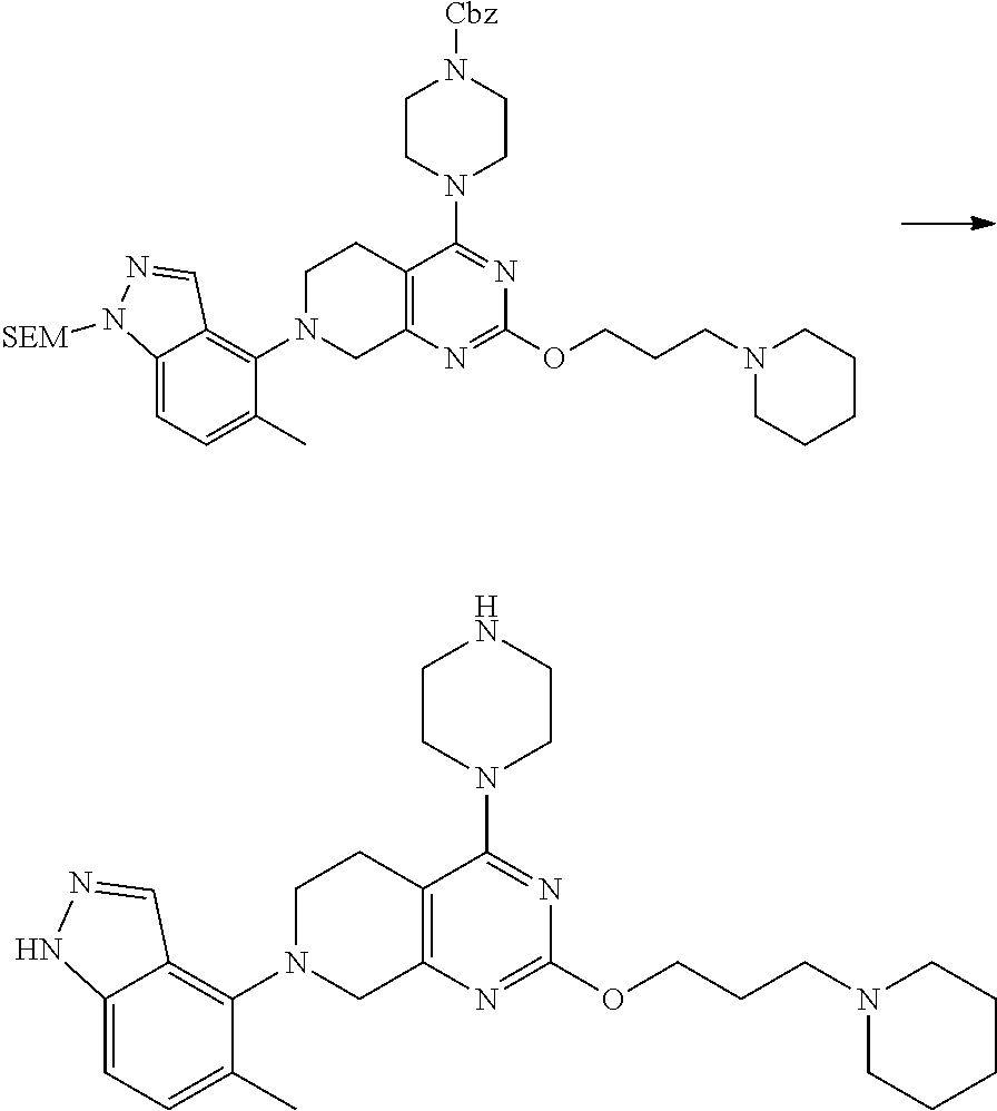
C12=C(N=C(OCCCN3CCCCC3)N=C1N1CCNCC1)CN(C1=C3C(=CC=C1C)NN=C3)CC2.C12=C(N=C(OCCCN3CCCCC3)N=C1N1CCN([Cbz])CC1)CN(C1=C3C(=CC=C1C)N([SEM])N=C3)CC2
